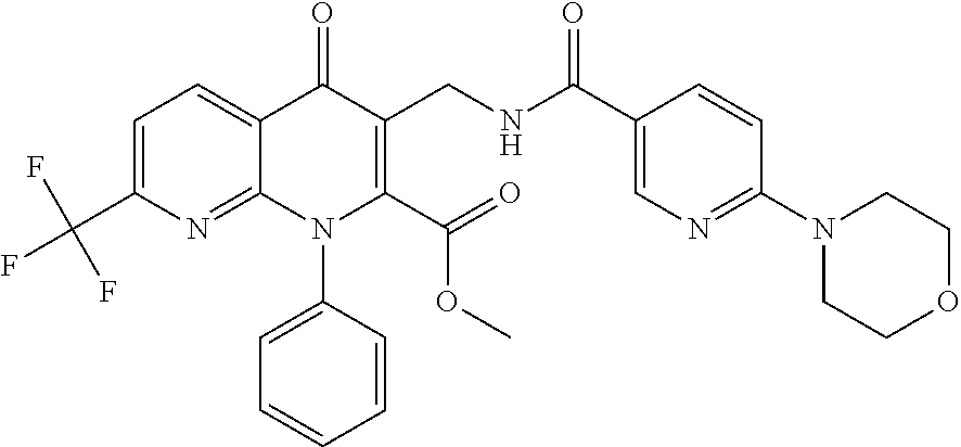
C1=C(C(F)(F)F)N=C2C(=C1)C(=O)C(CNC(=O)C1=CN=C(N3CCOCC3)C=C1)=C(C(=O)OC)N2C1=CC=CC=C1
